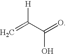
C=C(C(=O)O)[H]
